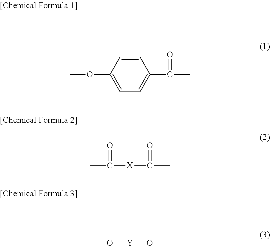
C1=CC(OC)=CC=C1C(C)=O.CC([X]C(C)=O)=O.CO[Y]OC
